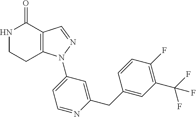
C12=C(C=NN1C1=CC=NC(CC3=CC(C(F)(F)F)=C(F)C=C3)=C1)C(=O)NCC2
